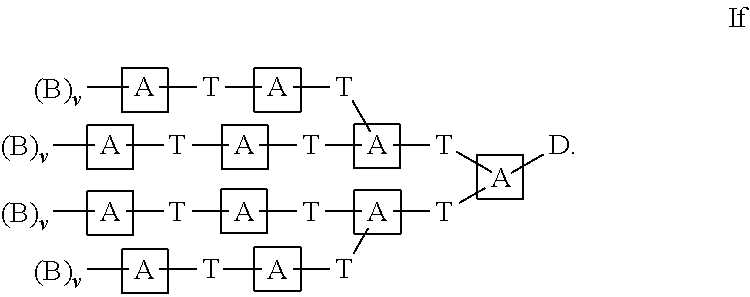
[T]([A][(B)v])[A][T][A]([T][A]([D])[T][A]([T][A][T][A][(B)v])[T][A][T][A][(B)v])[T][A][T][A][(B)v]
